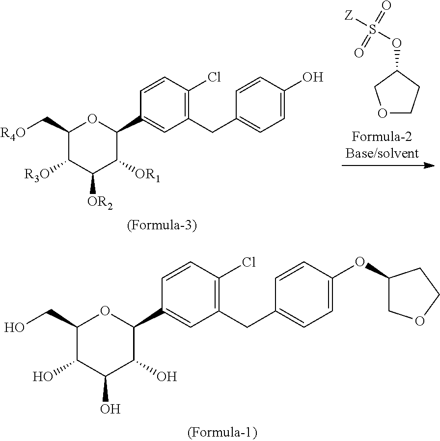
C1(CO)C(O)C(O)C(O)C(C2=CC(CC3=CC=C(OC4COCC4)C=C3)=C(Cl)C=C2)O1.O1CCC(OS([Z])(=O)=O)C1.C1(C[R4O])C([R3O])C([OR2])C([OR1])C(C2=CC(CC3=CC=C(O)C=C3)=C(Cl)C=C2)O1
